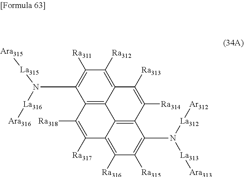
C12=C3C(=C([Ra312])C([Ra311])=C1N([La316][Ara316])[La315][Ara315])C([Ra313])=C([Ra314])C1=C3C(=C([Ra316])C([Ra315])=C1N([La312][Ar312])[La313][Ara313])C([Ra317])=C2[Ra318]
